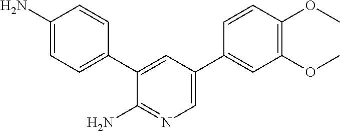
C1(N)=CC=C(C2=CC(C3=CC(OC)=C(OC)C=C3)=CN=C2N)C=C1
